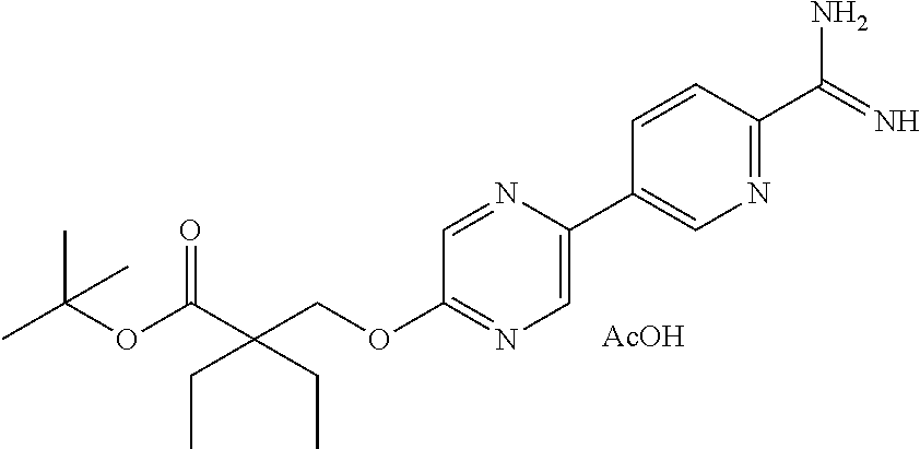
O(C(C(COC1=NC=C(C2=CN=C(C(N)=N)C=C2)N=C1)(CC)CC)=O)C(C)(C)C.[AcOH]
